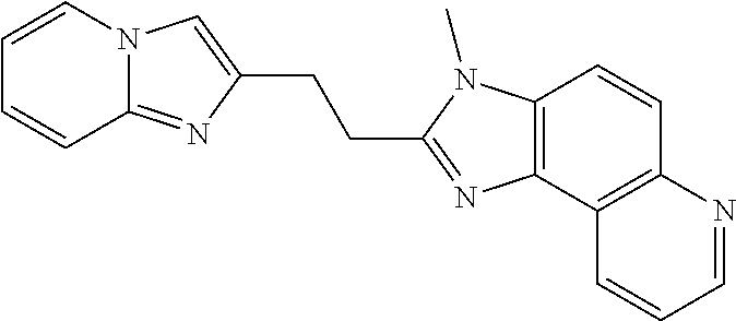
C(CC1=NC2=C(N1C)C=CC1=C2C=CC=N1)C1=CN2C(=N1)C=CC=C2
